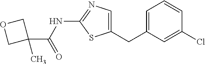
C1(CC2=CC=CC(Cl)=C2)=CN=C(NC(=O)C2(C)COC2)S1
